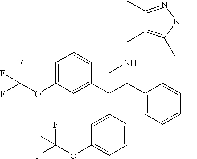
C1=C(OC(F)(F)F)C=C(C(CC2=CC=CC=C2)(C2=CC(OC(F)(F)F)=CC=C2)CNCC2=C(C)N(C)N=C2C)C=C1
